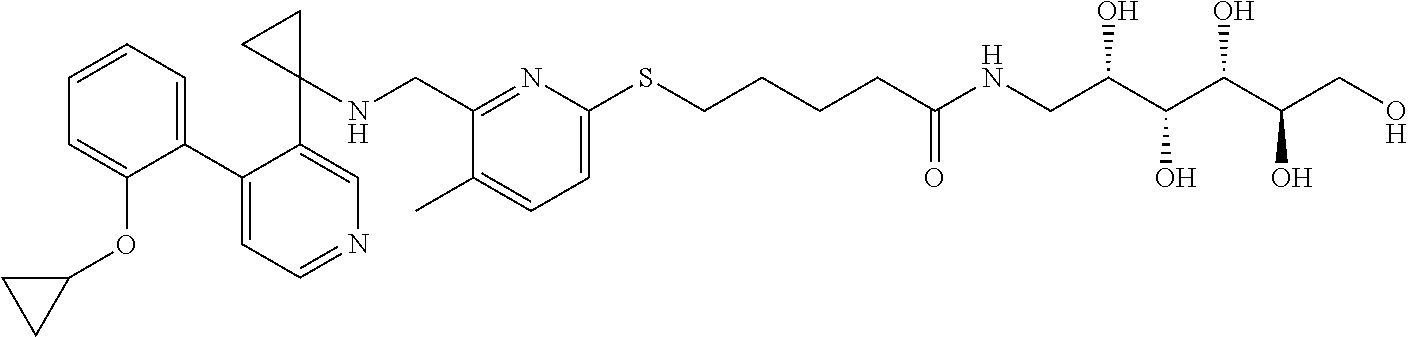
C1(C2=CC=NC=C2C2(NCC3=NC(SCCCCC(NCC(C(C(C(CO)O)O)O)O)=O)=CC=C3C)CC2)=CC=CC=C1OC1CC1
